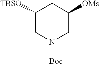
C1([TBSO])CN([Boc])CC([OMs])C1
